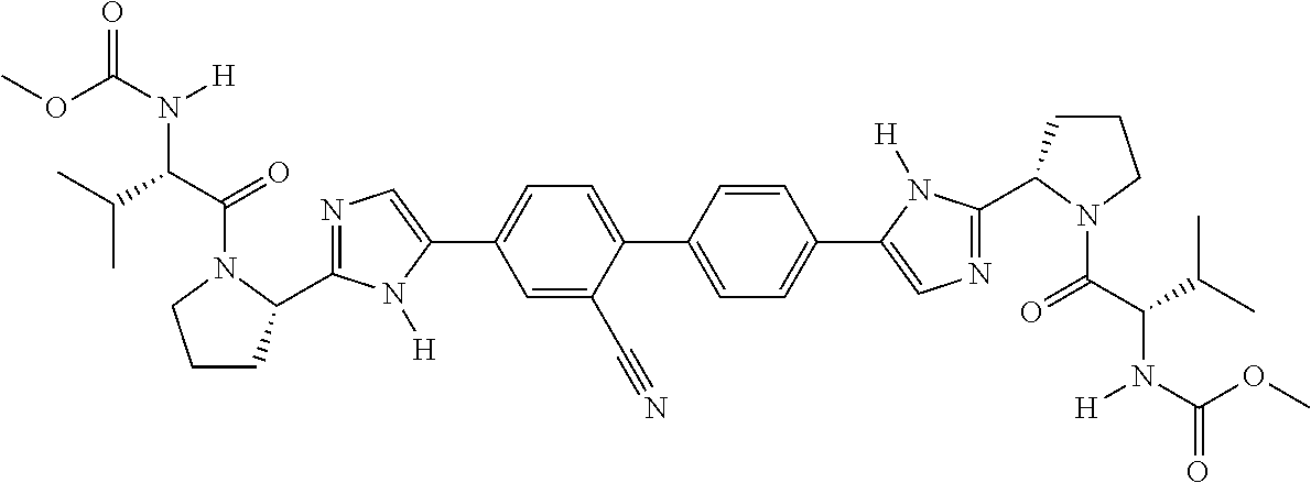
C1=C(C#N)C(C2=CC=C(C3=CN=C(C4CCCN4C(=O)C(C(C)C)N([H])C(OC)=O)N3[H])C=C2)=CC=C1C1=CN=C(C2CCCN2C(C(C(C)C)N(C(OC)=O)[H])=O)N1[H]
